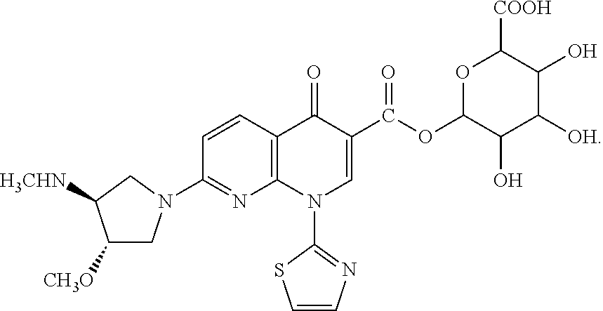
C1([CH3O])CN(C2=NC3=C(C=C2)C(=O)C(C(OC2C(O)C([OH])C(O)C([COOH])O2)=O)=CN3C2=NC=CS2)CC1[H3CHN]
